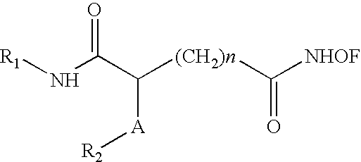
N(C(C([(CH2)n]C([NHOF])=O)[A][R2])=O)[R1]
